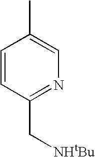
CC1=CN=C(C[NHtBu])C=C1
